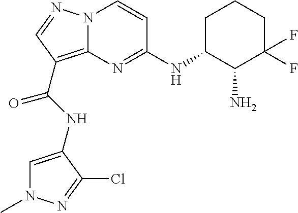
N(C(=O)C1=C2N(N=C1)C=CC(NC1C(N)C(F)(F)CCC1)=N2)C1=CN(C)N=C1Cl
